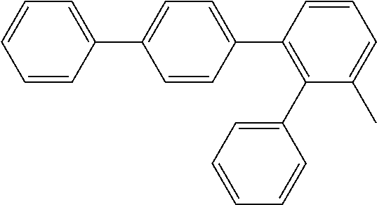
C1=CC(C2=CC=C(C3=C(C4=CC=CC=C4)C(C)=CC=C3)C=C2)=CC=C1
